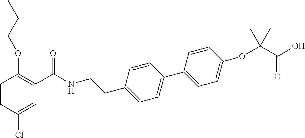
C1=CC(Cl)=CC(C(NCCC2=CC=C(C3=CC=C(OC(C(O)=O)(C)C)C=C3)C=C2)=O)=C1OCCC
